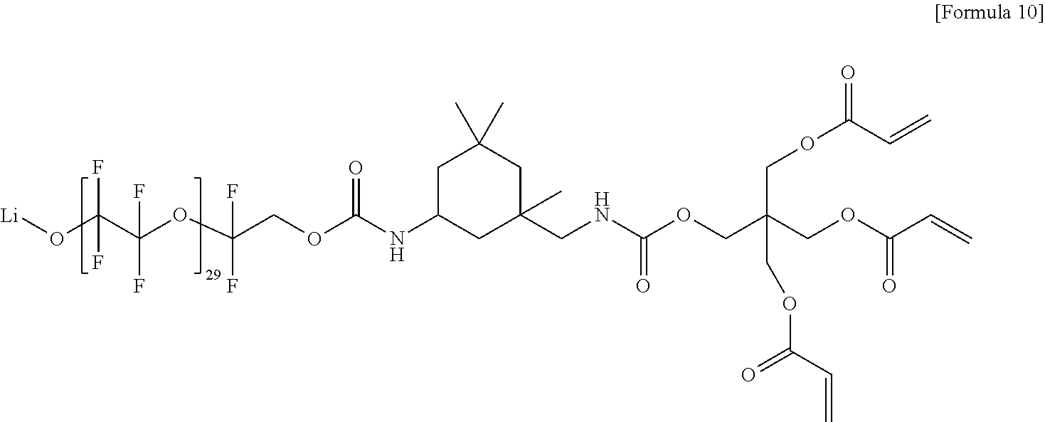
C(COC(NC1CC(CNC(OCC(COC(C=C)=O)(COC(C=C)=O)COC(C=C)=O)=O)(C)CC(C)(C)C1)=O)(OC(F)(F)C(O[Li])(F)F)(F)F
